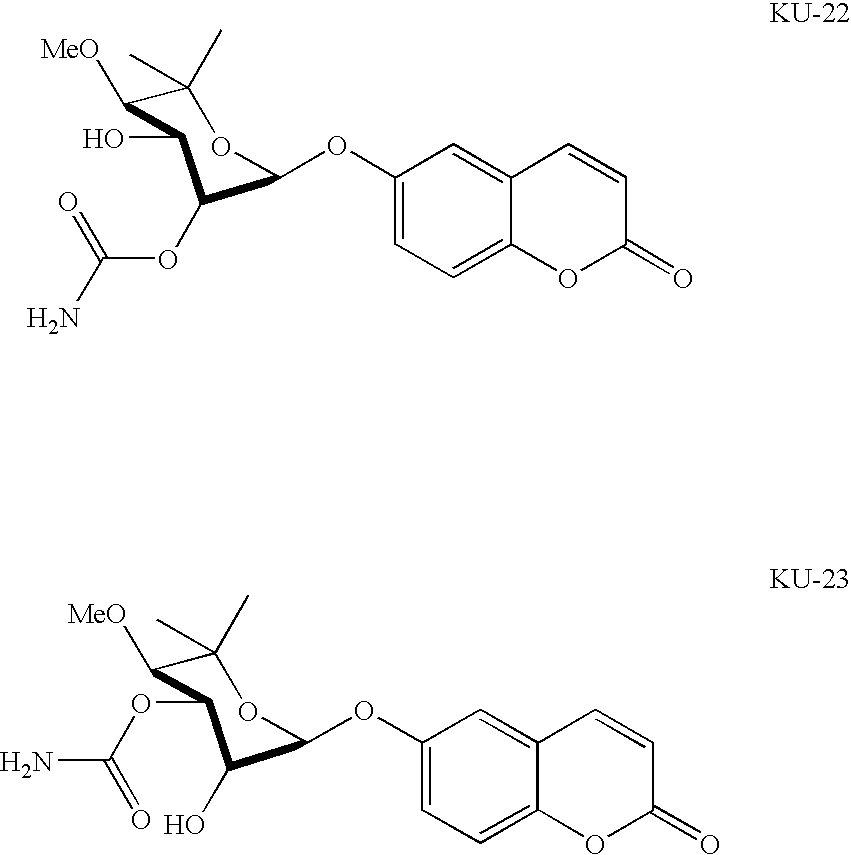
C1=C2C(=CC(OC3C(OC(=O)N)C(O)C([MeO])C(C)(C)O3)=C1)C=CC(=O)O2.C1=C2C(=CC(OC3C(O)C(OC(=O)N)C([MeO])C(C)(C)O3)=C1)C=CC(=O)O2
